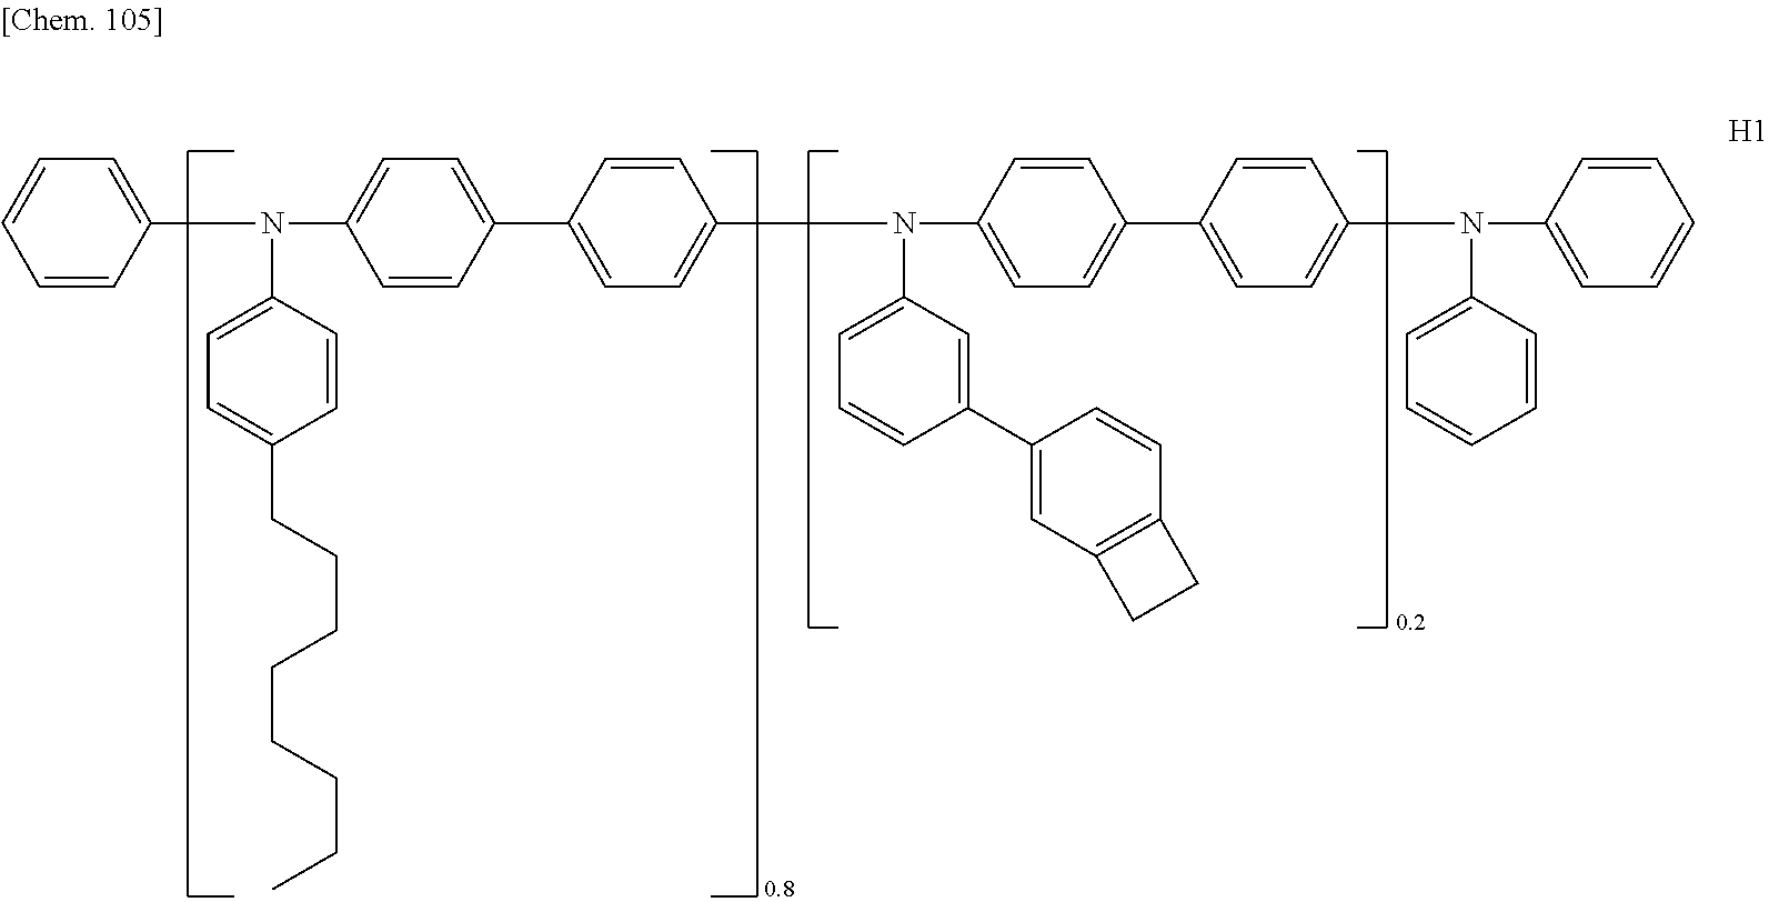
C1=CC(N(C2=CC=C(CCCCCCCC)C=C2)C2=CC=C(C3=CC=C(N(C4=CC=CC(C5=CC6=C(C=C5)CC6)=C4)C4=CC=C(C5=CC=C(N(C6=CC=CC=C6)C6=CC=CC=C6)C=C5)C=C4)C=C3)C=C2)=CC=C1
